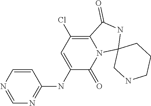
C1=NC=CC(NC2=CC(Cl)=C3N(C2=O)C2(NC3=O)CNCCC2)=N1
